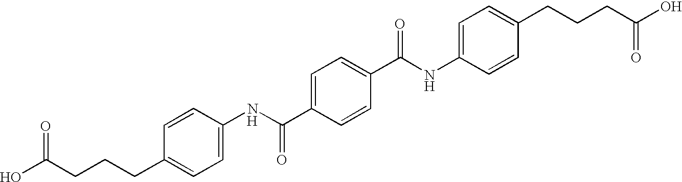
C1=CC(NC(C2=CC=C(C(NC3=CC=C(CCCC(O)=O)C=C3)=O)C=C2)=O)=CC=C1CCCC(O)=O.[H]
